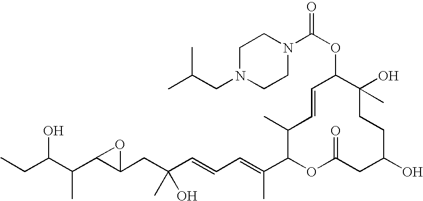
OC(C(C)C1C(CC(O)(C)C=CC=C(C)C2OC(=O)CC(O)CCC(C)(O)C(OC(N3CCN(CC(C)C)CC3)=O)C=CC2C)O1)CC
